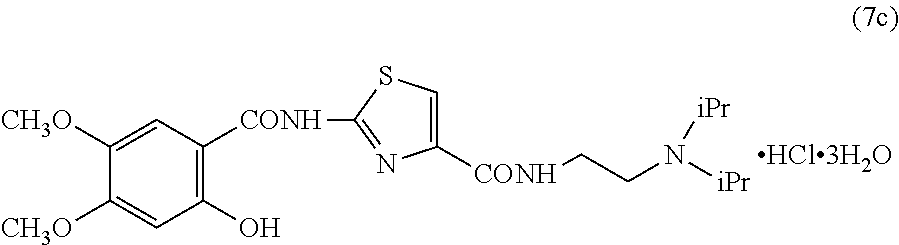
C1=C([CH3O])C([CH3O])=CC(O)=C1[CONH]C1=NC([CONH]CCN([iPr])[iPr])=CS1
